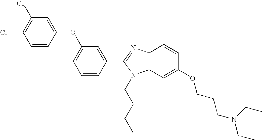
C1(C2=NC3=C(N2CCCC)C=C(OCCCN(CC)CC)C=C3)=CC(OC2=CC(Cl)=C(Cl)C=C2)=CC=C1
